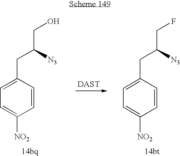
C1=CC(CC(CO)[N3])=CC=C1[NO2].C1=CC(CC(CF)[N3])=CC=C1[NO2]
